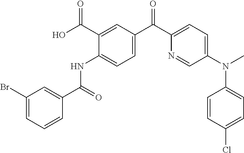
C1(Br)=CC=CC(C(=O)NC2=CC=C(C(C3=CC=C(N(C)C4=CC=C(Cl)C=C4)C=N3)=O)C=C2C(O)=O)=C1
